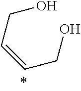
C(CO)=CCO
